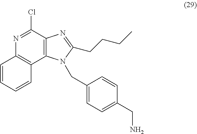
N1=C(Cl)C2=C(C3=C1C=CC=C3)N(CC1=CC=C(CN)C=C1)C(CCCC)=N2
